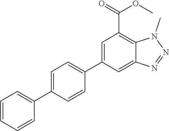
C1=CC=CC(C2=CC=C(C3=CC(C(=O)OC)=C4C(=C3)N=NN4C)C=C2)=C1
